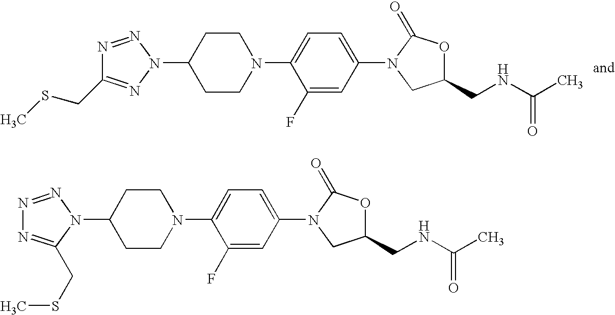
C1(N2N=C(CSC)N=N2)CCN(C2=CC=C(N3C(=O)OC(CNC(C)=O)C3)C=C2F)CC1.C1(N2C(CSC)=NN=N2)CCN(C2=CC=C(N3C(=O)OC(CNC(C)=O)C3)C=C2F)CC1
